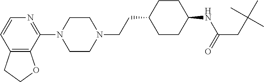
C12=C(C(N3CCN(CCC4CCC(NC(=O)CC(C)(C)C)CC4)CC3)=NC=C1)OCC2
